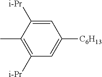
C1([i-Pr])=C(C)C([i-Pr])=CC([C6H13])=C1
